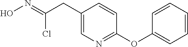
C1(CC(=NO)Cl)=CN=C(OC2=CC=CC=C2)C=C1
